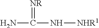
NC(=[NR])N[NHR1]
